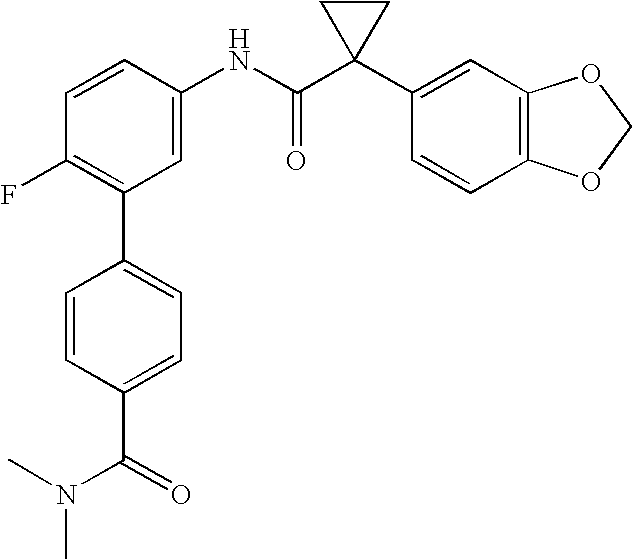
C1=CC(NC(C2(C3=CC4=C(C=C3)OCO4)CC2)=O)=CC(C2=CC=C(C(=O)N(C)C)C=C2)=C1F
